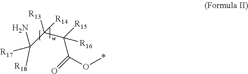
C(C(C([R15])([R16])C(=O)O*)([R13])[R14])([R17])([R18])N
